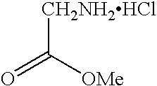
O=C([OMe])[CH2NH2HCl]
